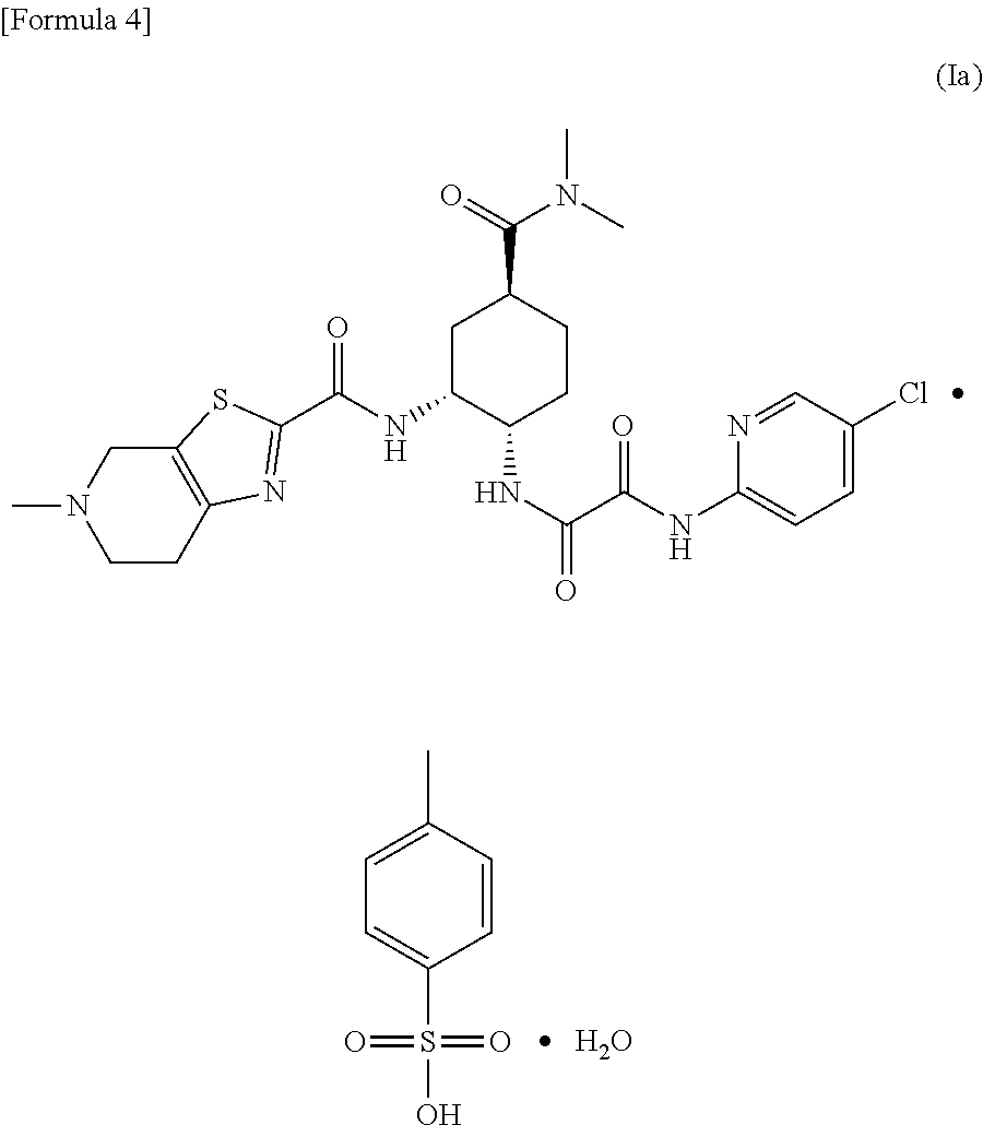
C1C(NC(=O)C2=NC3=C(CN(C)CC3)S2)C(NC(=O)C(NC2=CC=C(Cl)C=N2)=O)CCC1C(=O)N(C)C.C1=C(C)C=CC(S(O)(=O)=O)=C1.O
